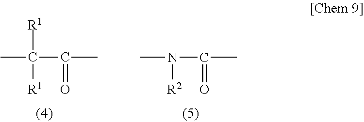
CC(C(=O)C)([R1])[R1].CN(C(=O)C)[R2]
